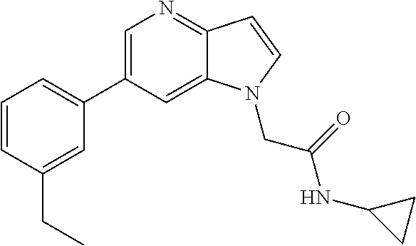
C1(C2=CC=CC(CC)=C2)=CN=C2C(=C1)N(CC(=O)NC1CC1)C=C2
